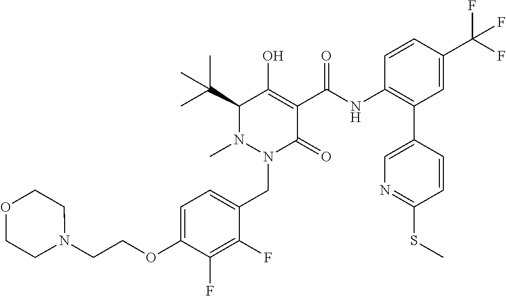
C1=C(OCCN2CCOCC2)C(F)=C(F)C(CN2C(=O)C(C(=O)NC3=C(C4=CN=C(SC)C=C4)C=C(C(F)(F)F)C=C3)=C(O)C(C(C)(C)C)N2C)=C1
